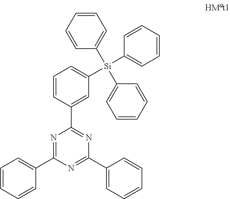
C1=CC(C2=NC(C3=CC=CC=C3)=NC(C3=CC=CC=C3)=N2)=CC([Si](C2=CC=CC=C2)(C2=CC=CC=C2)C2=CC=CC=C2)=C1
